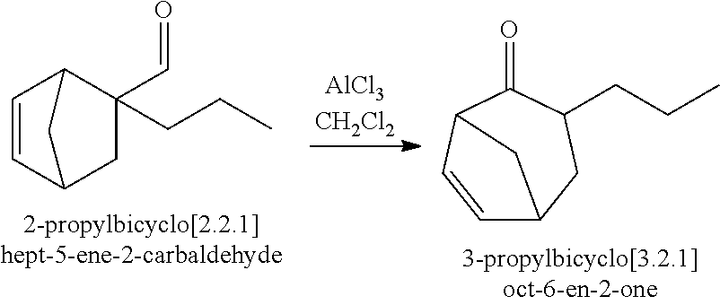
C1=CC2CC(C=O)(CCC)C1C2.C1=CC2C(=O)C(CCC)CC1C2
